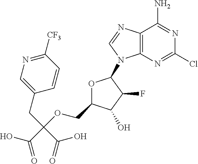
OC(C(OCC1OC(N2C3=C(N=C2)C(N)=NC(Cl)=N3)C(F)C1O)(CC1=CN=C([CF3])C=C1)C(=O)O)=O
